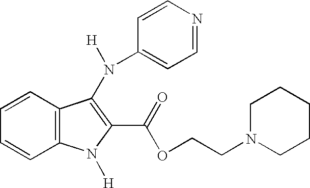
C12=C(C=CC=C1)C(N([H])C1=CC=NC=C1)=C(C(=O)OCCN1CCCCC1)N2[H]
